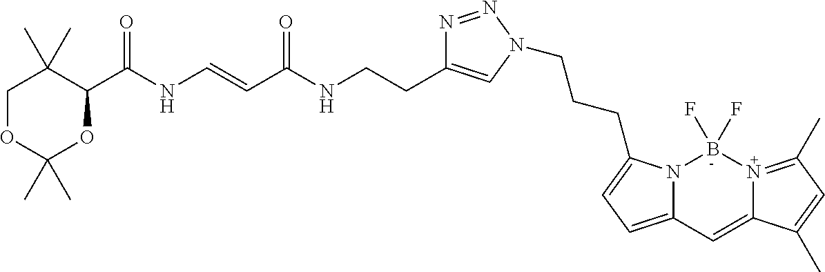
C1OC(C)(C)OC(C(NC=CC(NCCC2=CN(CCCC3=CC=C4N3B(F)(F)N3=C(C)C=C(C)C3=C4)N=N2)=O)=O)C1(C)C
